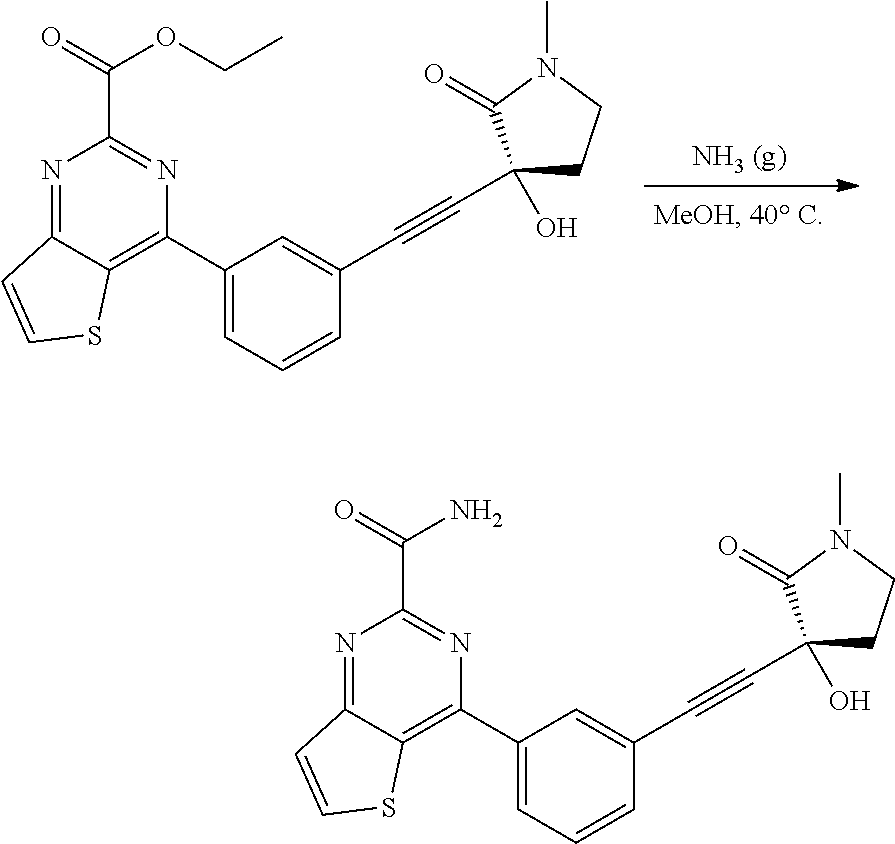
[NH3 (g)].N1=C2C(=C(C3=CC=CC(C#CC4(O)CCN(C)C4=O)=C3)N=C1C(=O)OCC)SC=C2.N1=C2C(=C(C3=CC=CC(C#CC4(O)CCN(C)C4=O)=C3)N=C1C(=O)N)SC=C2
